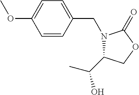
C1=CC(CN2C(C(O)C)COC2=O)=CC=C1OC
